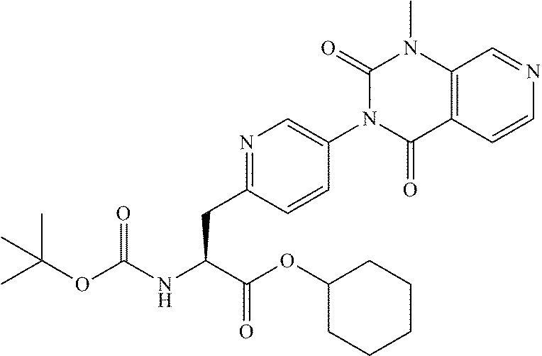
N1=C(CC(C(OC2CCCCC2)=O)NC(OC(C)(C)C)=O)C=CC(N2C(=O)N(C)C3=C(C=CN=C3)C2=O)=C1
